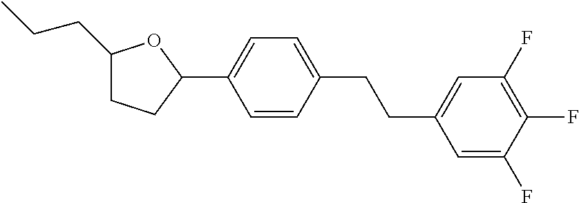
C1(CCC)CCC(C2=CC=C(CCC3=CC(F)=C(F)C(F)=C3)C=C2)O1
